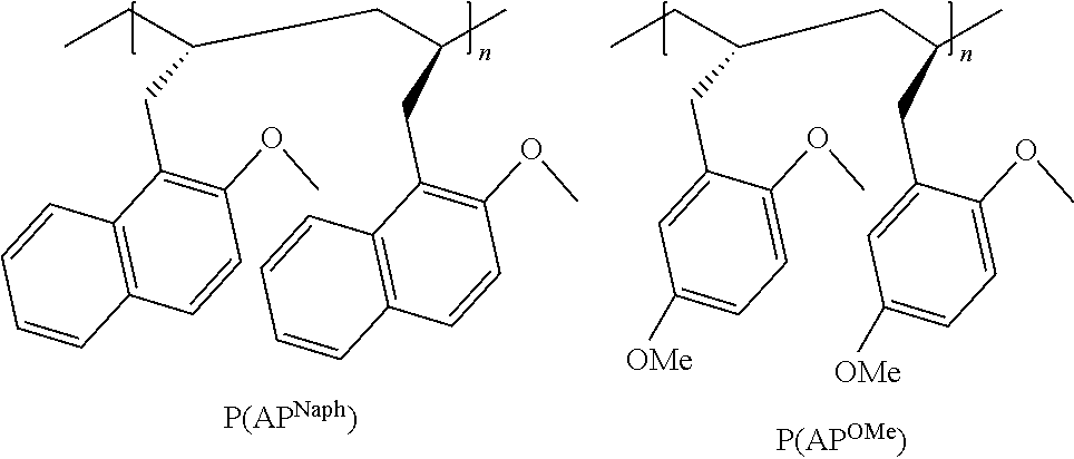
CCC(CC(C)CC1=CC([OMe])=CC=C1OC)CC1=CC([OMe])=CC=C1OC.CCC(CC(C)CC1=C(OC)C=CC2=C1C=CC=C2)CC1=C(OC)C=CC2=C1C=CC=C2
